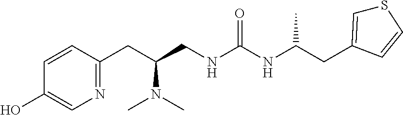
C1=CC(CC(CNC(NC(CC2=CSC=C2)C)=O)N(C)C)=NC=C1O
